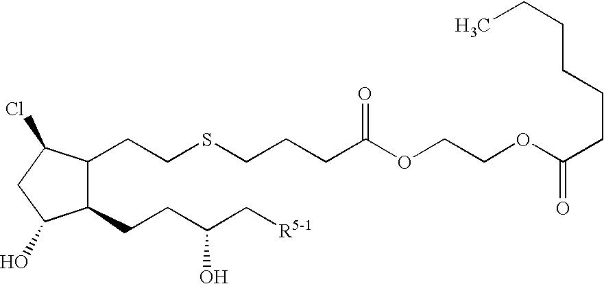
C1(CCC(C[R5-1])O)C(O)CC(Cl)C1CCSCCCC(OCCOC(CCCCCC)=O)=O
